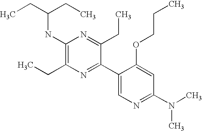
CCC(CC)NC1=C(CC)N=C(C2=CN=C(N(C)C)C=C2OCCC)C(CC)=N1
